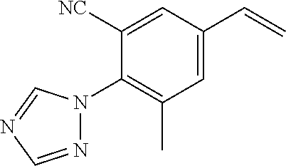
N1=CN=CN1C1=C(C)C=C(C=C)C=C1[NC]
